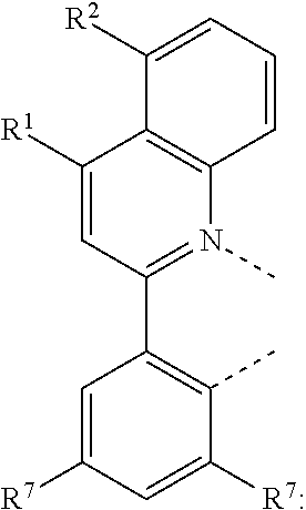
C1=C([R7])C=C([R7:])C(C)=C1C1=N(C)C2=C(C([R1])=C1)C([R2])=CC=C2
